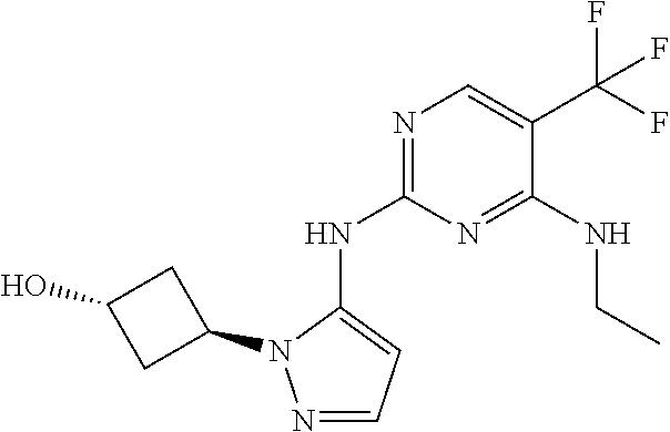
N1=C(NC2=CC=NN2C2CC(O)C2)N=C(NCC)C(C(F)(F)F)=C1
